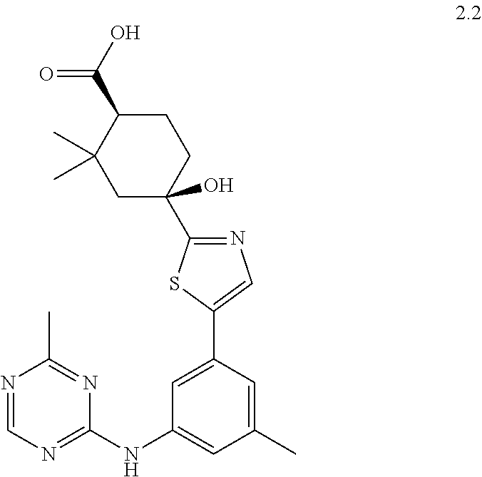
C1=C(C2=CN=C(C3(O)CCC(C(O)=O)C(C)(C)C3)S2)C=C(C)C=C1NC1=NC=NC(C)=N1
